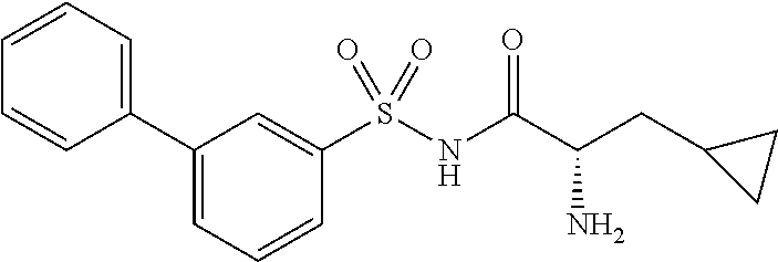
C1(C2=CC=CC=C2)=CC=CC(S(NC(C(CC2CC2)N)=O)(=O)=O)=C1
